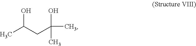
CC(CC(O)(C)C)O
